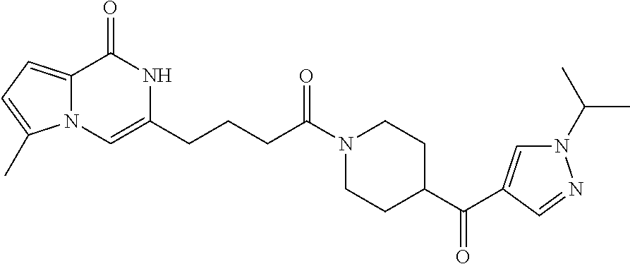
C12=CC=C(C)N1C=C(CCCC(N1CCC(C(=O)C3=CN(C(C)C)N=C3)CC1)=O)NC2=O
